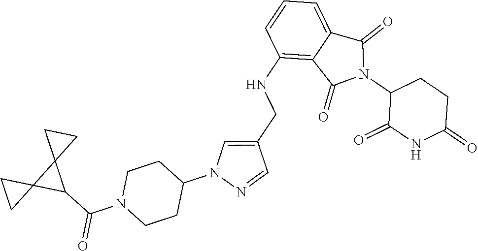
C1(NCC2=CN(C3CCN(C(C4C5(C46CC6)CC5)=O)CC3)N=C2)=C2C(=CC=C1)C(=O)N(C1C(=O)NC(=O)CC1)C2=O
